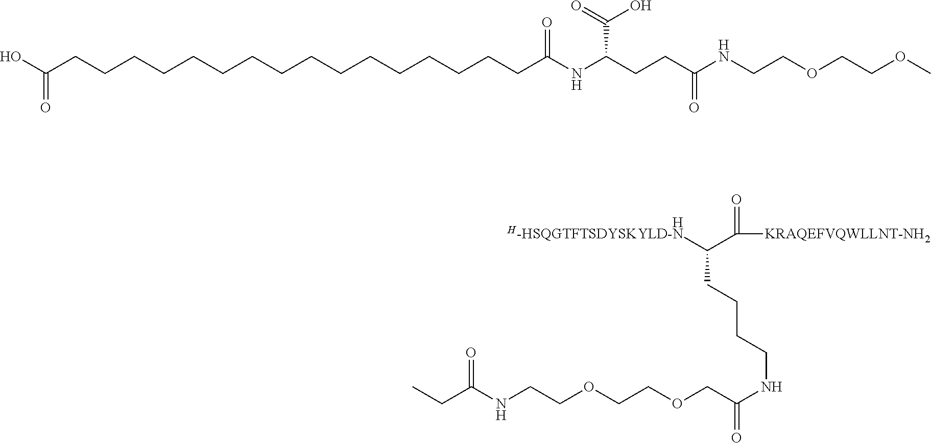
[H].C(NCCOCCOCC(=O)NCCCCC([H-HSQGTFTSDYSKYLD-N])C([KRAQEFVQWLLNT-NH2])=O)(=O)CC.C(CCCCCCC(NC(CCC(NCCOCCOC)=O)C(O)=O)=O)CCCCCCCCCC(O)=O
